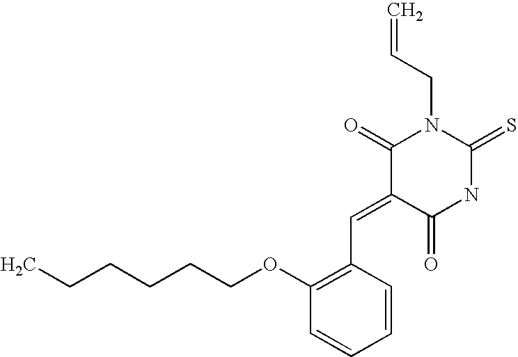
C=CCN1C(=O)C(=CC2=C(OCCCCCC)C=CC=C2)C(=O)NC1=S
